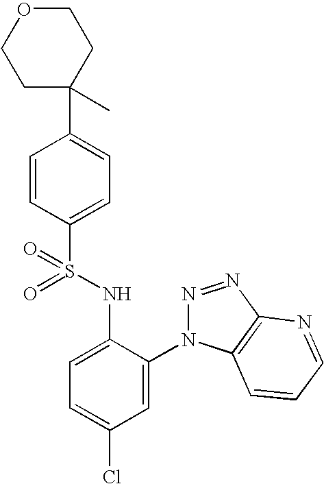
C1=CC(S(NC2=CC=C(Cl)C=C2N2N=NC3=C2C=CC=N3)(=O)=O)=CC=C1C1(C)CCOCC1
